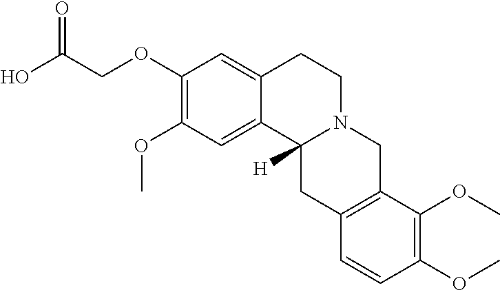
C1(OC)=C(OCC(O)=O)C=C2C(=C1)C1([H])N(CC2)CC2=C(C1)C=CC(OC)=C2OC
